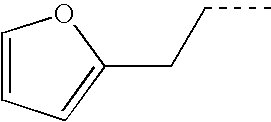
C1=CC=C(CCC)O1
